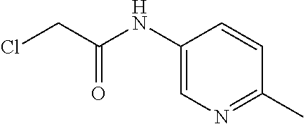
C1(NC(CCl)=O)=CN=C(C)C=C1
